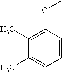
C1(C)=C(OC)C=CC=C1C
